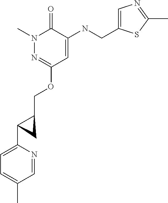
N1(C)N=C(OCC2CC2C2=CC=C(C)C=N2)C=C(NCC2=CN=C(C)S2)C1=O
